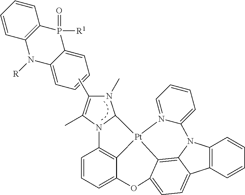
N1(C)C(C)=C(C)N2C1[Pt]13C4=C2C=CC=C4OC2=CC=C4C5=C(C=CC=C5)N(C4=C12)C1=CC=CC=N31.C1=CC=C2C(=C1)N([R])C1=C(P2([R1])=O)C=CC=C1
